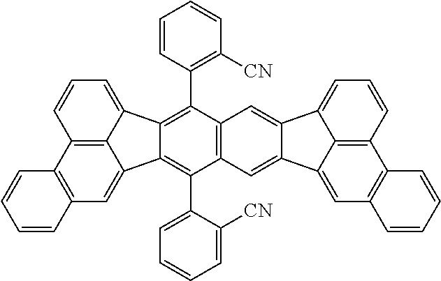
C12=C3C(=CC=C1)C1=C(C4=C([CN])C=CC=C4)C4=C(C(C5=CC=CC=C5[CN])=C1C3=CC1=C2C=CC=C1)C=C1C(=C4)C2=CC=CC3=C2C1=CC1=C3C=CC=C1
